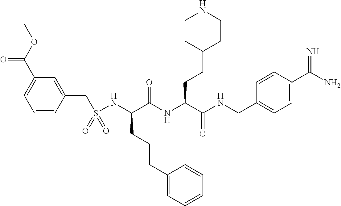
S(NC(C(NC(C(=O)NCC1=CC=C(C(=N)N)C=C1)CCC1CCNCC1)=O)CCCC1=CC=CC=C1)(CC1=CC(C(OC)=O)=CC=C1)(=O)=O
